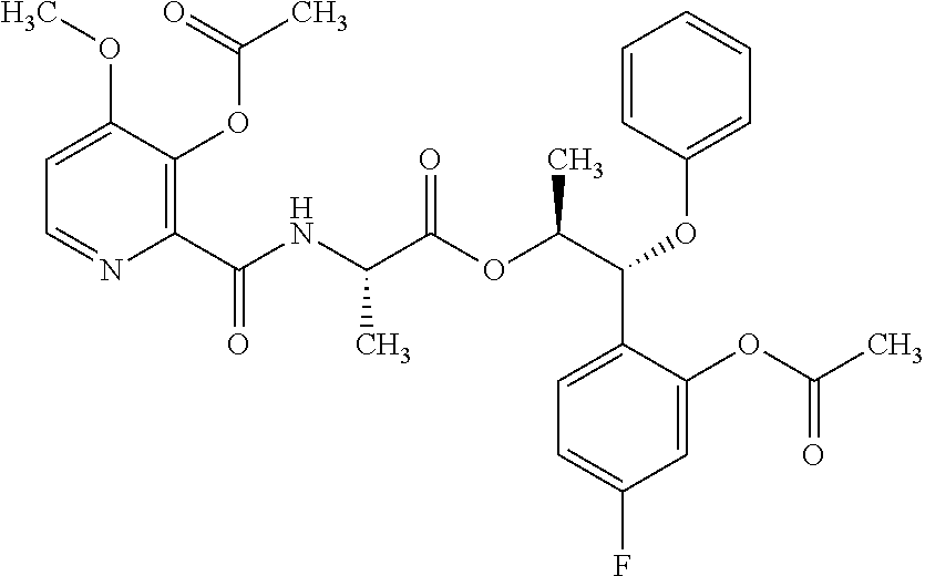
C1=C(OC)C(OC(C)=O)=C(C(NC(C(OC(C(OC2=CC=CC=C2)C2=CC=C(F)C=C2OC(C)=O)C)=O)C)=O)N=C1
